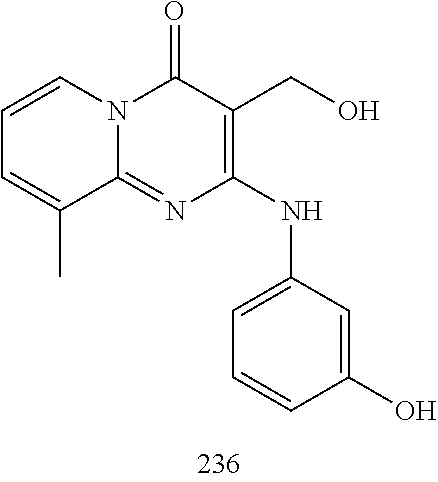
C1=CC=C(C)C2=NC(NC3=CC=CC(O)=C3)=C(CO)C(=O)N12
